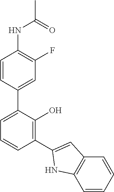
CC(=O)NC1=C(F)C=C(C2=CC=CC(C3=CC4=C(N3)C=CC=C4)=C2O)C=C1
